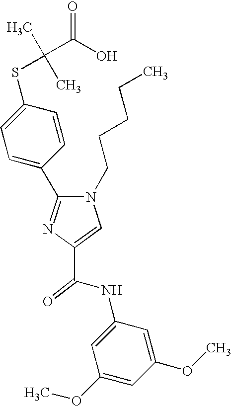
C1(NC(C2=CN(CCCCC)C(C3=CC=C(SC(C)(C)C(O)=O)C=C3)=N2)=O)=CC(OC)=CC(OC)=C1
